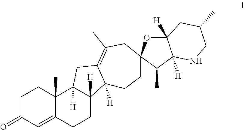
C1C(=O)C=C2C(C)(C1)C1([H])C([H])(CC2)C2([H])C(=C(C)CC3(CC2)OC2([H])C([H])(C3C)NCC(C)C2)C1
